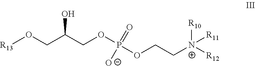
O(CC(COP(OCC[N+]([R12])([R10])[R11])([O-])=O)O)[R13]
